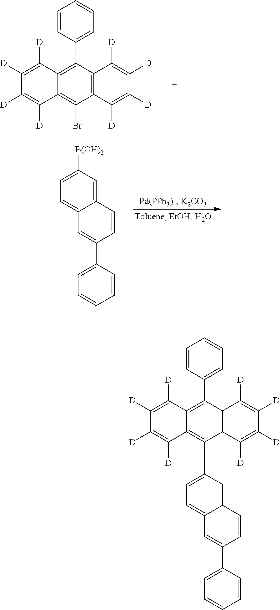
C1([D])=C([D])C([D])=C([D])C2=C(Br)C3=C(C(C4=CC=CC=C4)=C12)C([D])=C([D])C([D])=C3[D].C1=C2C(=CC([B(OH)2])=C1)C=CC(C1=CC=CC=C1)=C2.C1([D])=C([D])C([D])=C([D])C2=C(C3=CC=C4C(=C3)C=CC(C3=CC=CC=C3)=C4)C3=C(C(C4=CC=CC=C4)=C12)C([D])=C([D])C([D])=C3[D]
